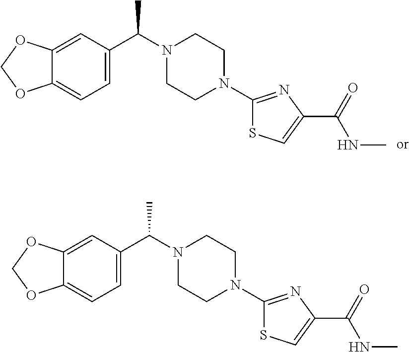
C12=CC(C(N3CCN(C4=NC(C(NC)=O)=CS4)CC3)C)=CC=C1OCO2.C12=CC(C(N3CCN(C4=NC(C(NC)=O)=CS4)CC3)C)=CC=C1OCO2
